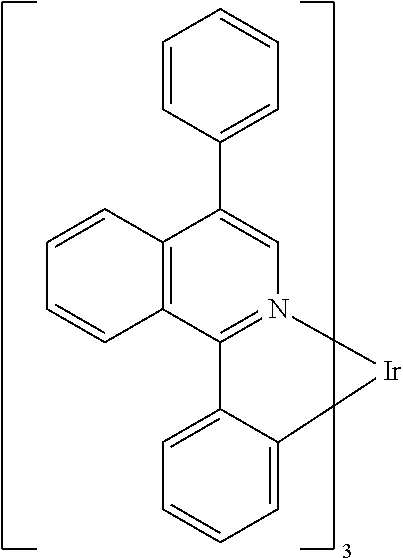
C1=CC2=C(C=C1)C1=N(C=C2C2=CC=CC=C2)[Ir]C2=CC=CC=C12
